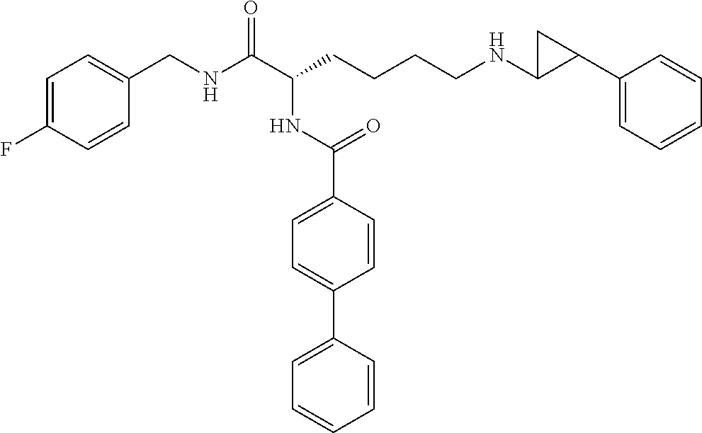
C1=C(F)C=CC(CNC(C(CCCCNC2C(C3=CC=CC=C3)C2)NC(C2=CC=C(C3=CC=CC=C3)C=C2)=O)=O)=C1
